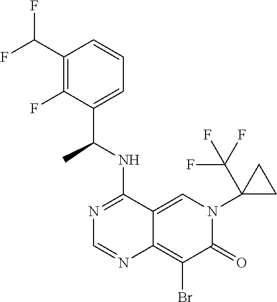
C12=CN(C3(C(F)(F)F)CC3)C(=O)C(Br)=C1N=CN=C2NC(C1=CC=CC(C(F)F)=C1F)C
